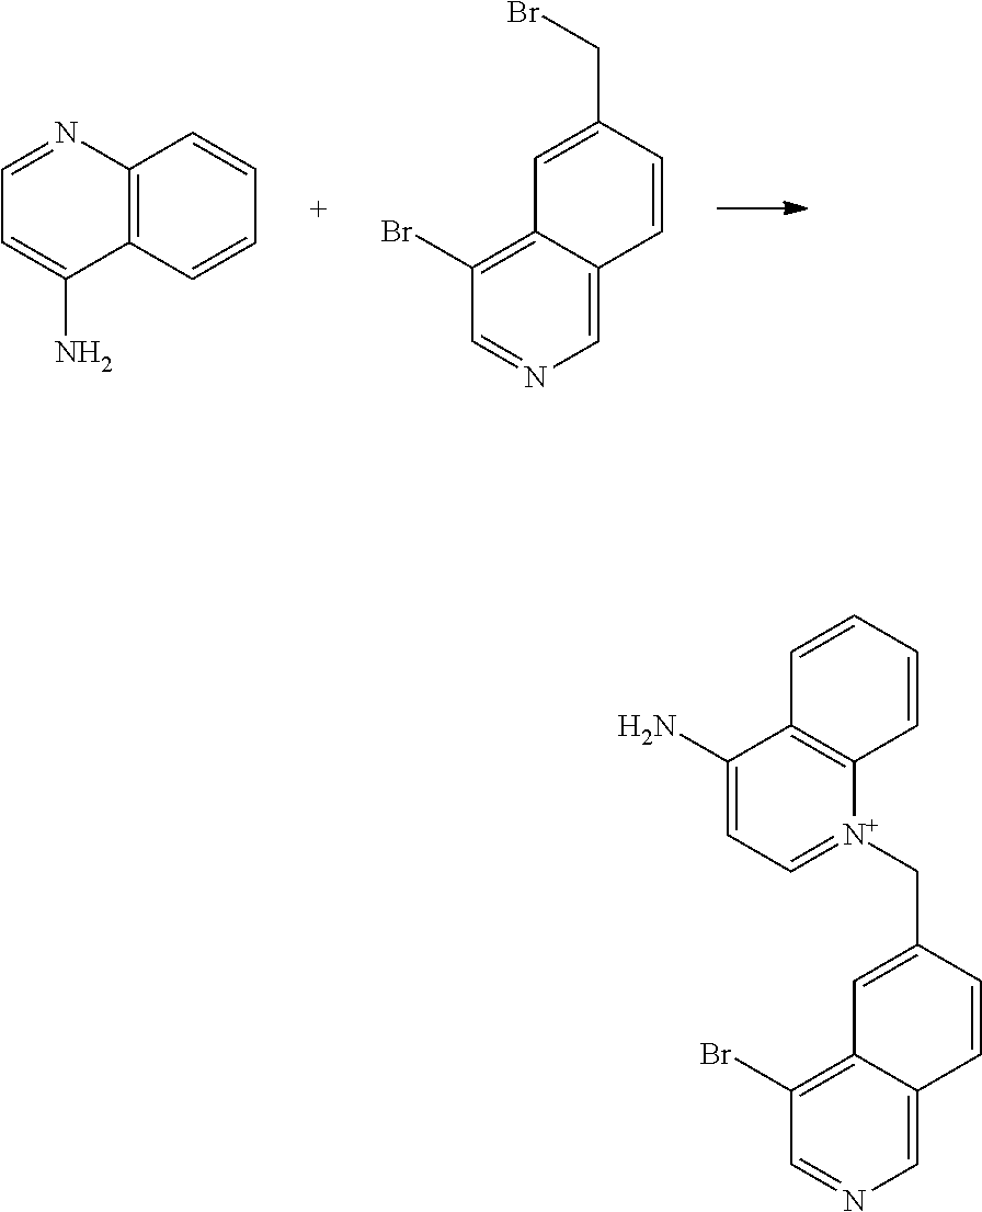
C1=NC2=C(C(N)=C1)C=CC=C2.C1=C(CBr)C=CC2=CN=CC(Br)=C12.C1(Br)=C2C(=CN=C1)C=CC(C[N+]1=CC=C(N)C3=C1C=CC=C3)=C2
